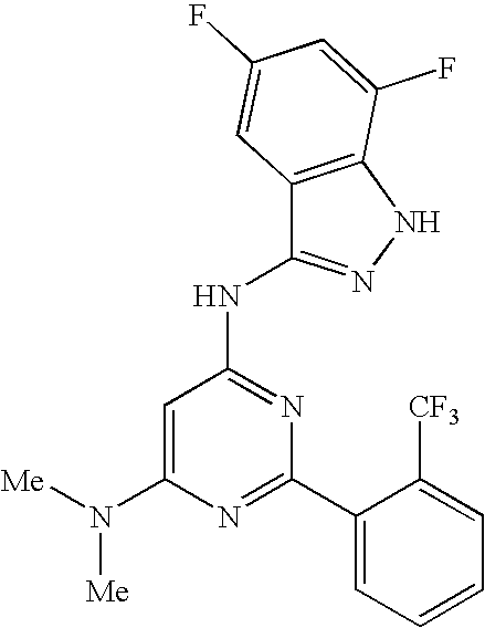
C1=C(N([Me])[Me])N=C(C2=CC=CC=C2[CF3])N=C1NC1=NNC2=C1C=C(F)C=C2F
